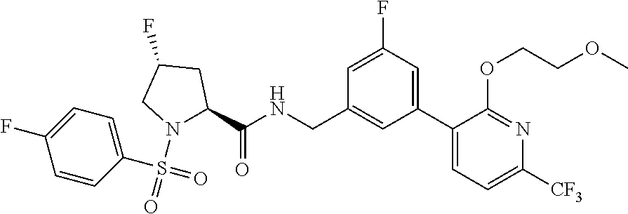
C1(F)=CC(CNC(C2N(S(C3=CC=C(F)C=C3)(=O)=O)CC(F)C2)=O)=CC(C2=CC=C([CF3])N=C2OCCOC)=C1
